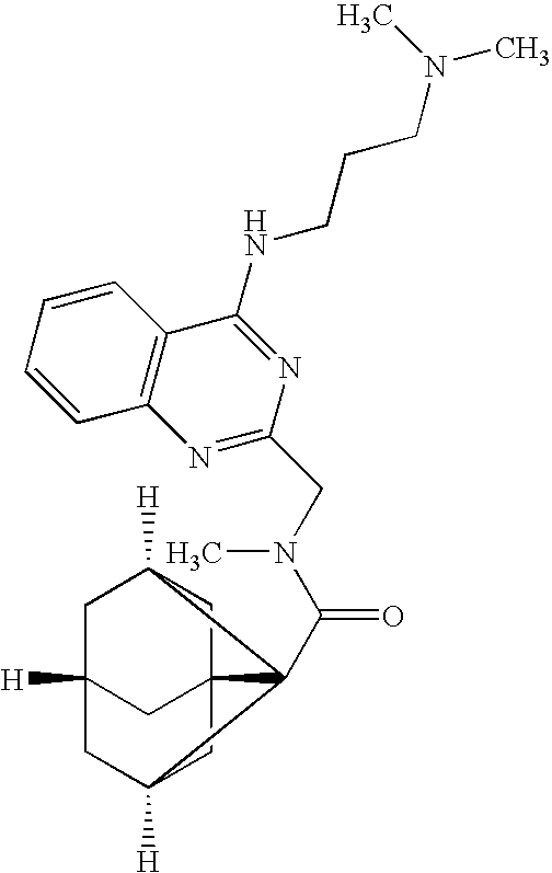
C1=CC=CC2=C1N=C(CN(C(C13C45CC1([H])CC([H])(C4)CC3([H])C5)=O)C)N=C2NCCCN(C)C
